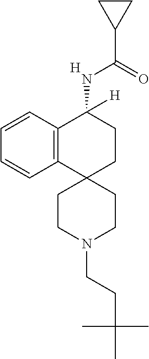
C12=C(C=CC=C1)C(NC(C1CC1)=O)([H])CCC21CCN(CCC(C)(C)C)CC1.[H]
